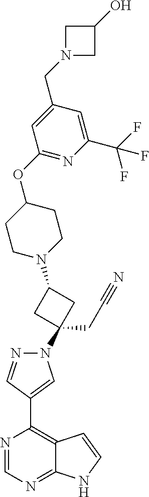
N1(CC2=CC(OC3CCN(C4CC(CC#N)(N5N=CC(C6=C7C(=NC=N6)NC=C7)=C5)C4)CC3)=NC(C(F)(F)F)=C2)CC(O)C1
